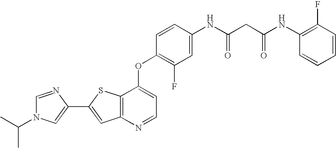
C12=C(SC(C3=CN(C(C)C)C=N3)=C1)C(OC1=C(F)C=C(NC(CC(NC3=C(F)C=CC=C3)=O)=O)C=C1)=CC=N2
